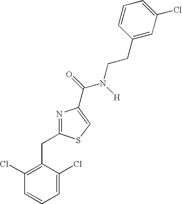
N1=C(CC2=C(Cl)C=CC=C2Cl)SC=C1C(=O)N([H])CCC1=CC(Cl)=CC=C1
